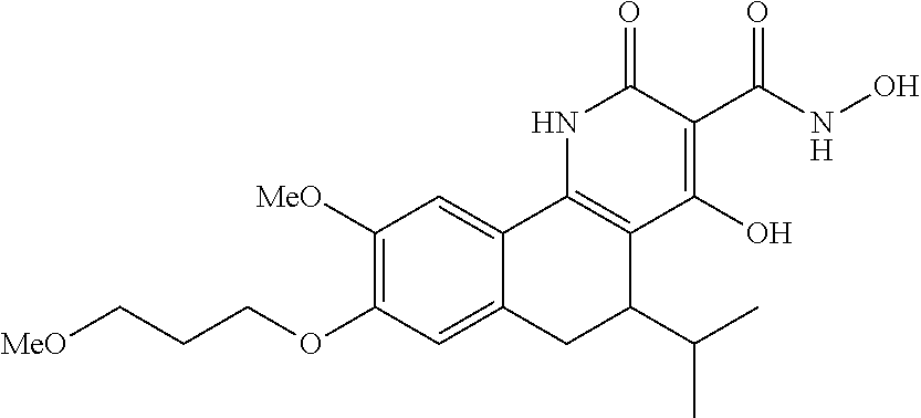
C12=CC(OCCC[MeO])=C([MeO])C=C1C1=C(C(C(C)C)C2)C(O)=C(C(NO)=O)C(=O)N1
